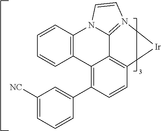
C12=C(C=CC=C1)C1=C(C3=CC([NC])=CC=C3)C=CC3=C1C1=N([Ir]3)C=CN21
